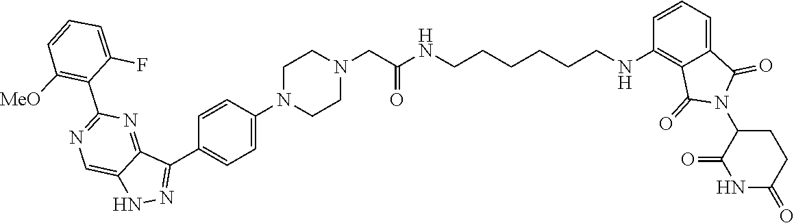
C1(C2=C([MeO])C=CC=C2F)=NC=C2C(=N1)C(C1=CC=C(N3CCN(CC(=O)NCCCCCCNC4=C5C(=CC=C4)C(=O)N(C4C(=O)NC(=O)CC4)C5=O)CC3)C=C1)=NN2
